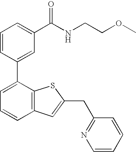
C1=CC(C2=CC=CC3=C2SC(CC2=NC=CC=C2)=C3)=CC(C(NCCOC)=O)=C1
